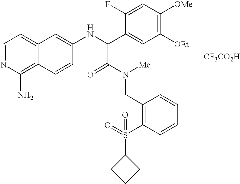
C1=NC(N)=C2C(=C1)C=C(NC(C1=CC([OEt])=C([OMe])C=C1F)C(=O)N(CC1=C(S(=O)(C3CCC3)=O)C=CC=C1)[Me])C=C2.[CF3CO2H]
